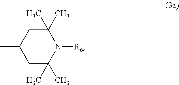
N1([R6])C(C)(C)CC(C)CC1(C)C
